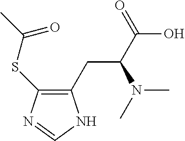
C1(CC(C(=O)O)N(C)C)=C(SC(C)=O)N=CN1
